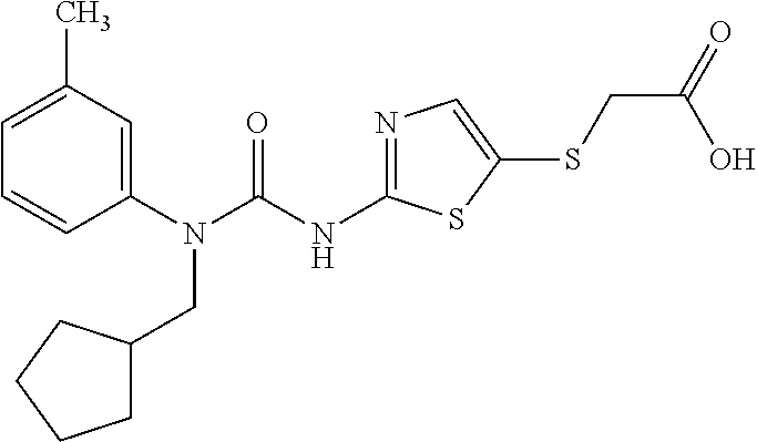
C1(N(CC2CCCC2)C(=O)NC2=NC=C(SCC(O)=O)S2)=CC(C)=CC=C1
